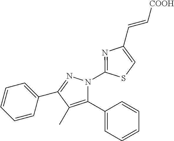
C1=CC=C(C2=NN(C3=NC(C=C[COOH])=CS3)C(C3=CC=CC=C3)=C2C)C=C1
